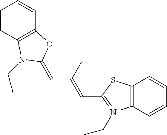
C1=CC2=C(C=C1)OC(=CC(=CC1=[N+](CC)C3=C(S1)C=CC=C3)C)N2CC
